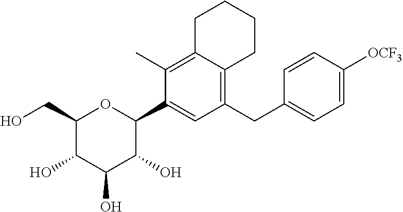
C1(CO)C(O)C(O)C(O)C(C2=CC(CC3=CC=C([OCF3])C=C3)=C3C(=C2C)CCCC3)O1
